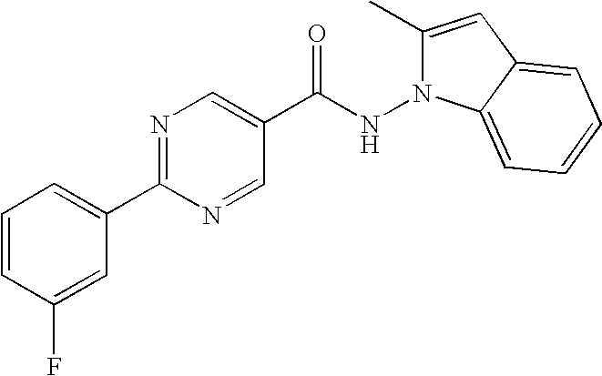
C1=CC(F)=CC(C2=NC=C(C(NN3C(C)=CC4=CC=CC=C34)=O)C=N2)=C1
